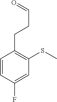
C1=CC(F)=CC(SC)=C1CCC=O
